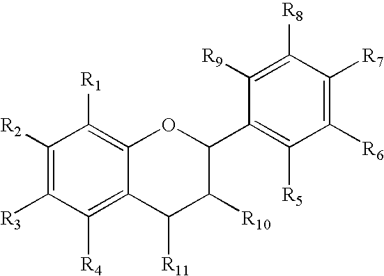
C1([R2])=C([R3])C([R4])=C2C(=C1[R1])OC(C1=C([R5])C([R6])=C([R7])C([R8])=C1[R9])C([R10])C2[R11]
